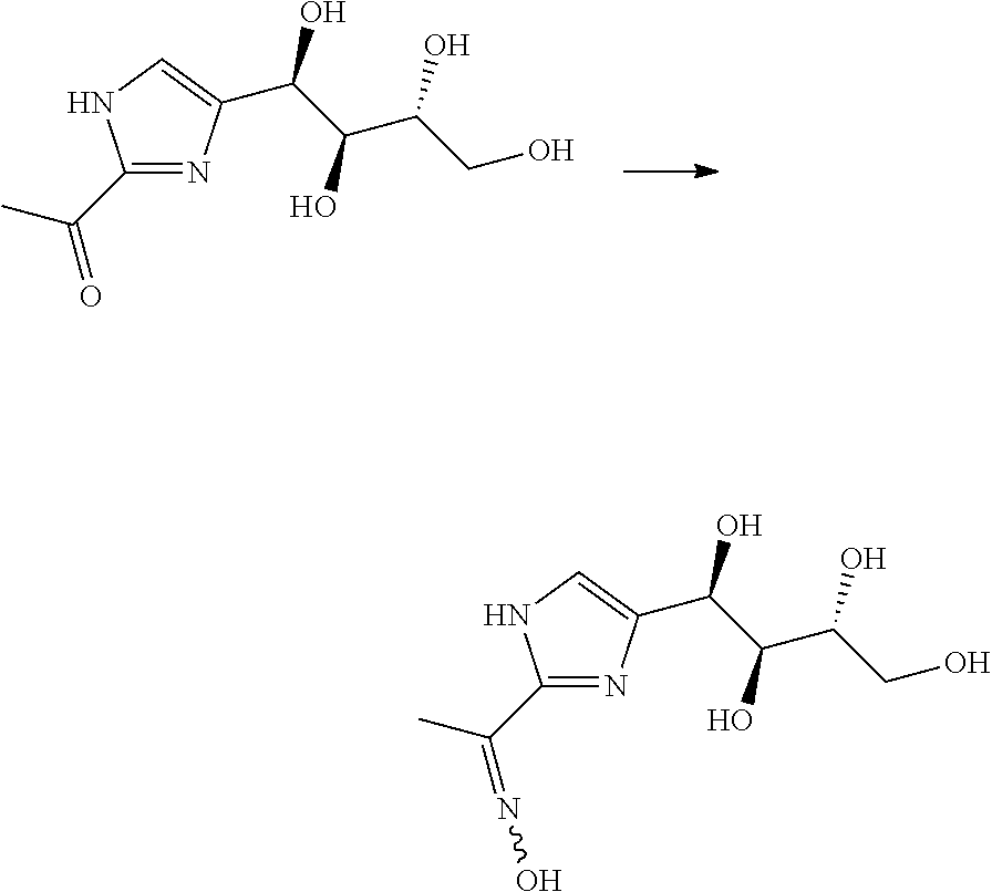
C1(C(C)=O)=NC(C(C(C(CO)O)O)O)=CN1.C1(C(C)=NO)=NC(C(C(C(CO)O)O)O)=CN1
